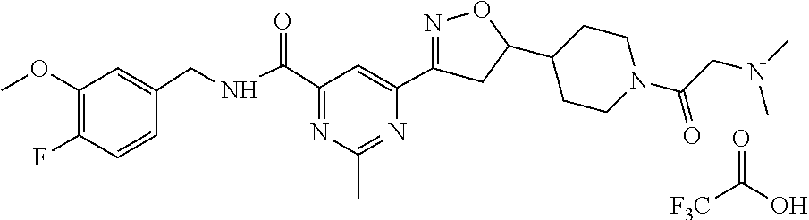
C1(OC)=C(F)C=CC(CNC(C2=NC(C)=NC(C3=NOC(C4CCN(C(CN(C)C)=O)CC4)C3)=C2)=O)=C1.[F3C]C(O)=O
